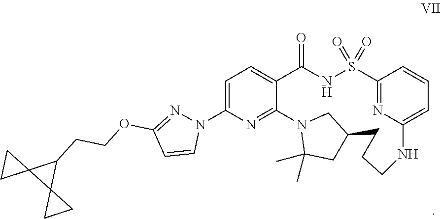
C1=C(N2N=C(OCCC3C4(CC4)C34CC4)C=C2)N=C2C(=C1)C(=O)NS(=O)(=O)C1=NC(=CC=C1)NCCCC1CC(C)(C)N2C1
